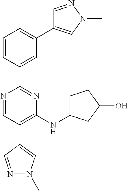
C1=C(C2=NC(NC3CCC(O)C3)=C(C3=CN(C)N=C3)C=N2)C=CC=C1C1=CN(C)N=C1
